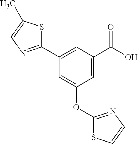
C1=C(C(O)=O)C=C(C2=NC=C(C)S2)C=C1OC1=NC=CS1
